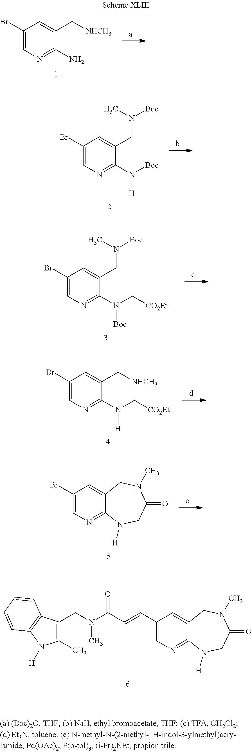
C1(Br)=CN=C(N)C(C[NHCH3])=C1.C1(C=CC(N(CC2=C(C)N([H])C3=C2C=CC=C3)C)=O)=CN=C2C(=C1)CN(C)C(=O)CN2[H].C1(Br)=CN=C(N([Boc])[H])C(CN([Boc])C)=C1.C1(Br)=CN=C(N(C[CO2Et])[Boc])C(CN([Boc])C)=C1.C1(Br)=CN=C(N(C[CO2Et])[H])C(C[NHCH3])=C1.C1(Br)=CN=C2C(=C1)CN(C)C(=O)CN2[H]
